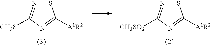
S1N=C([CH3S])N=C1[A1R2].S1N=C([CH3SO2])N=C1[A1R2]
